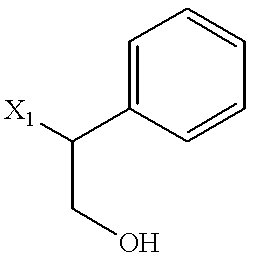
C1=C(C([X1])CO)C=CC=C1
